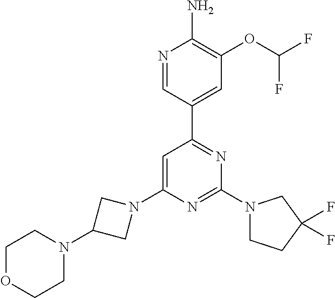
N1=CC(C2=NC(N3CCC(F)(F)C3)=NC(N3CC(N4CCOCC4)C3)=C2)=CC(OC(F)F)=C1N
